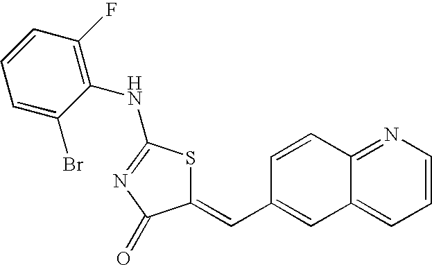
C1=CN=C2C(=C1)C=C(C=C1SC(NC3=C(F)C=CC=C3Br)=NC1=O)C=C2
